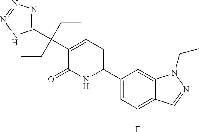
C1(C2=CC=C(C(CC)(CC)C3=NN=NN3)C(=O)N2)=CC(F)=C2C(=C1)N(CC)N=C2
